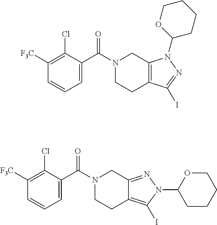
C1([F3C])=C(Cl)C(C(N2CCC3=C(C2)N(C2CCCCO2)N=C3I)=O)=CC=C1.C1([F3C])=C(Cl)C(C(N2CCC3=C(I)N(C4CCCCO4)N=C3C2)=O)=CC=C1
